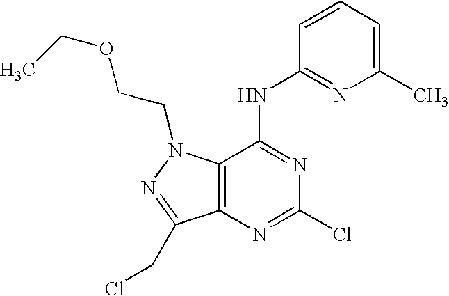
C12=C(N(CCOCC)N=C1CCl)C(NC1=NC(C)=CC=C1)=NC(Cl)=N2
